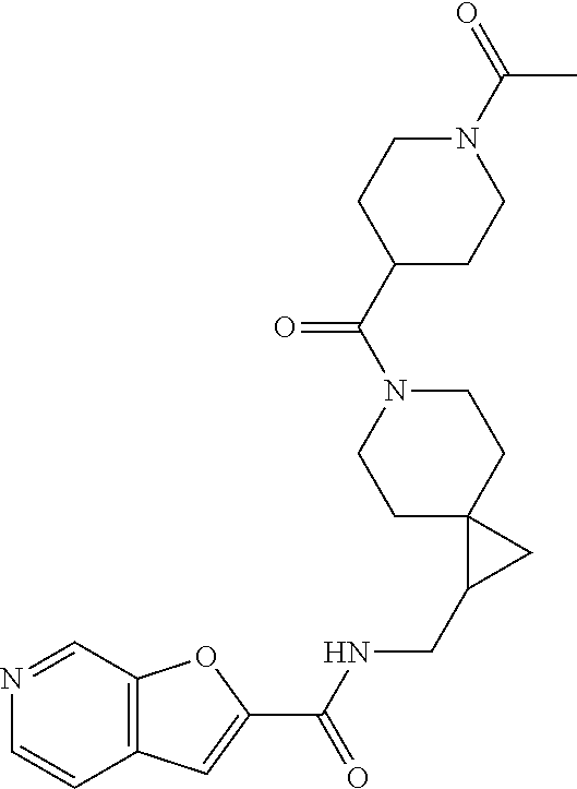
C12=C(C=NC=C1)OC(C(NCC1CC13CCN(C(C1CCN(C(=O)C)CC1)=O)CC3)=O)=C2
